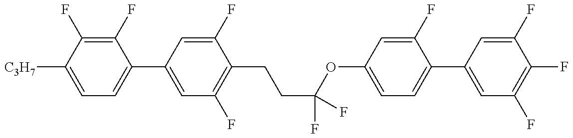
C1=C([C3H7])C(F)=C(F)C(C2=CC(F)=C(CCC(OC3=CC=C(C4=CC(F)=C(F)C(F)=C4)C(F)=C3)(F)F)C(F)=C2)=C1
